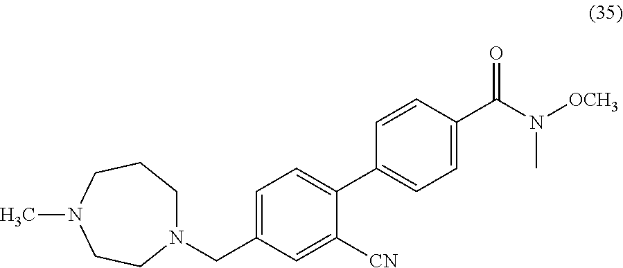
N1(CC2=CC=C(C3=CC=C(C(N([OCH3])C)=O)C=C3)C([CN])=C2)CCCN(C)CC1
